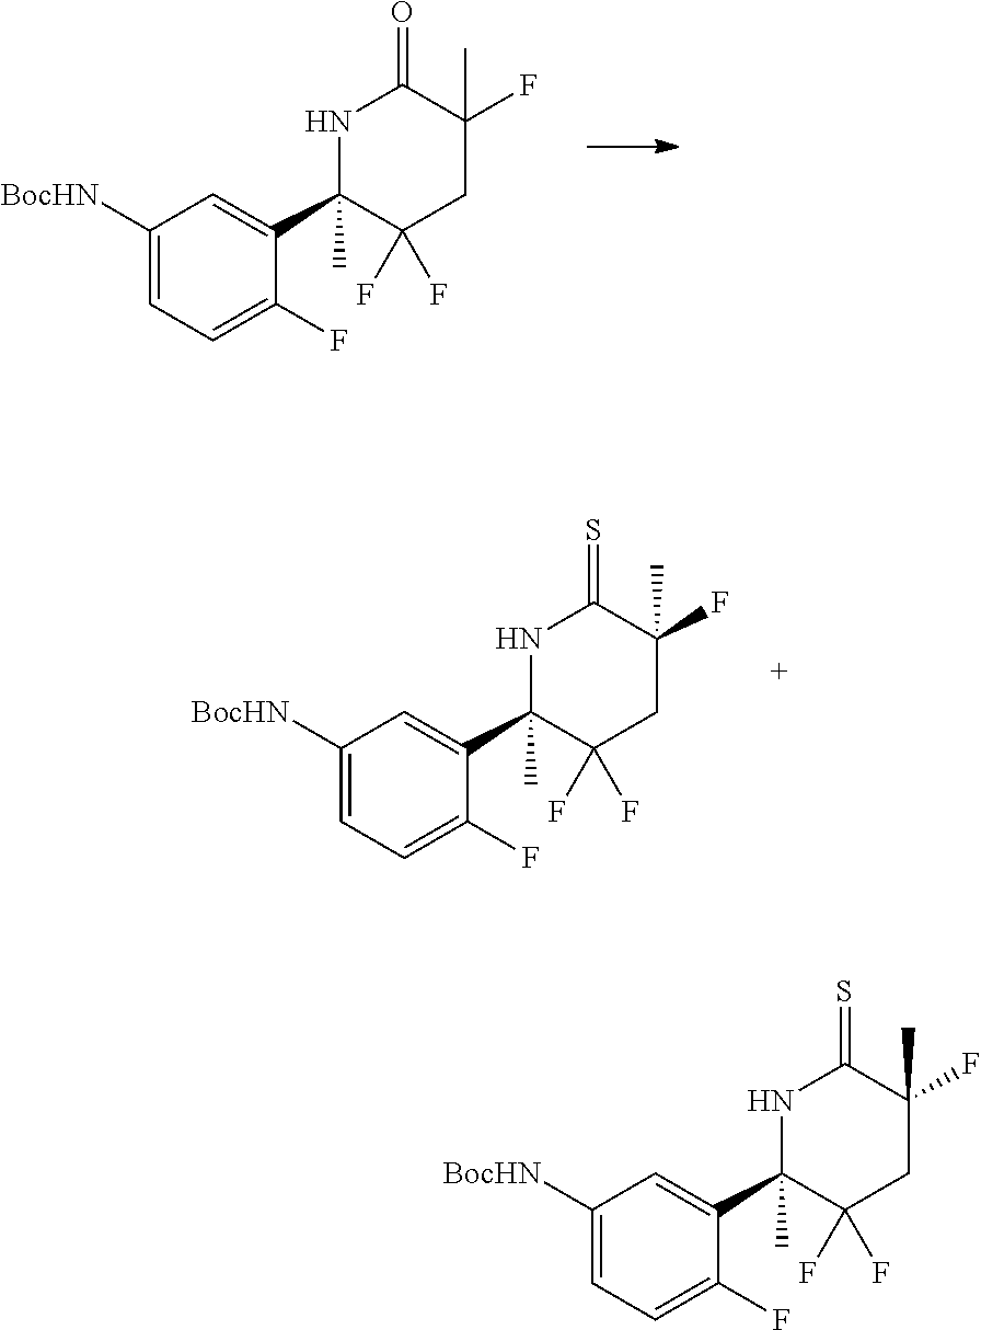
C1([BocHN])=CC=C(F)C(C2(C)C(F)(F)CC(C)(F)C(=O)N2)=C1.C1([BocHN])=CC=C(F)C(C2(C)C(F)(F)CC(C)(F)C(=S)N2)=C1.C1([BocHN])=CC=C(F)C(C2(C)C(F)(F)CC(C)(F)C(=S)N2)=C1
